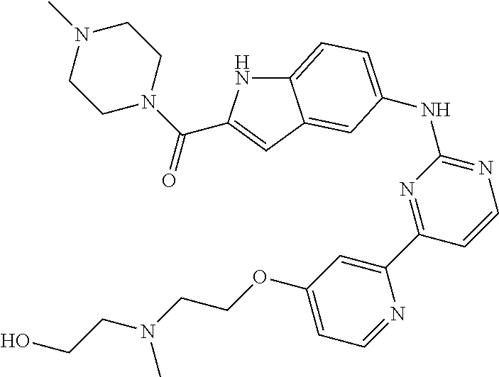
C12=CC=C(NC3=NC=CC(C4=CC(OCCN(CCO)C)=CC=N4)=N3)C=C1C=C(C(N1CCN(C)CC1)=O)N2
